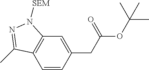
C1=CC(CC(OC(C)(C)C)=O)=CC2=C1C(C)=NN2[SEM]
